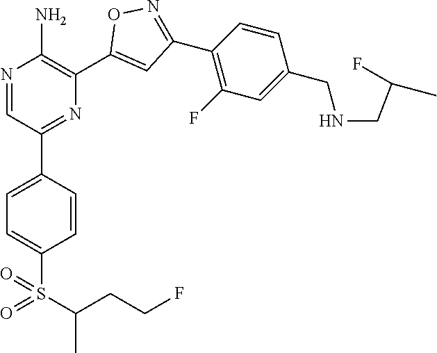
N1=CC(C2=CC=C(S(=O)(C(C)CCF)=O)C=C2)=NC(C2=CC(C3=C(F)C=C(CNCC(C)F)C=C3)=NO2)=C1N
